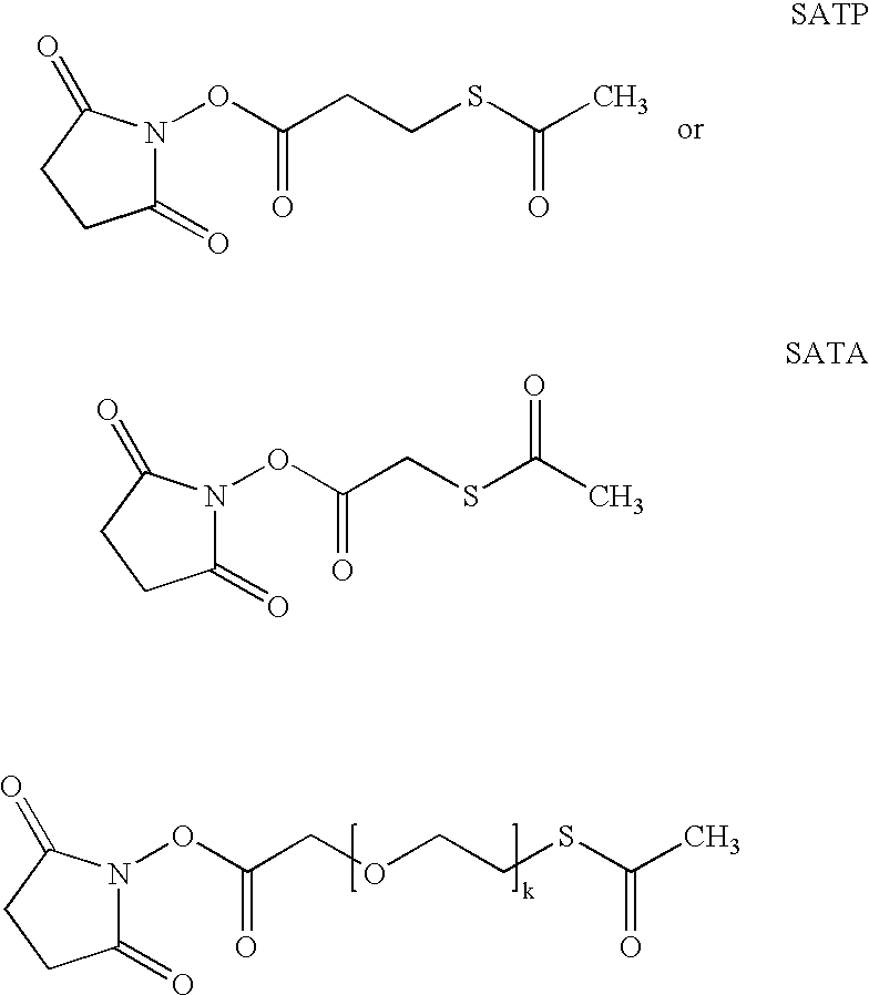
C1(=O)N(OC(COCCSC(C)=O)=O)C(=O)CC1.C1(=O)N(OC(CSC(C)=O)=O)C(=O)CC1.C1(=O)N(OC(CCSC(C)=O)=O)C(=O)CC1
